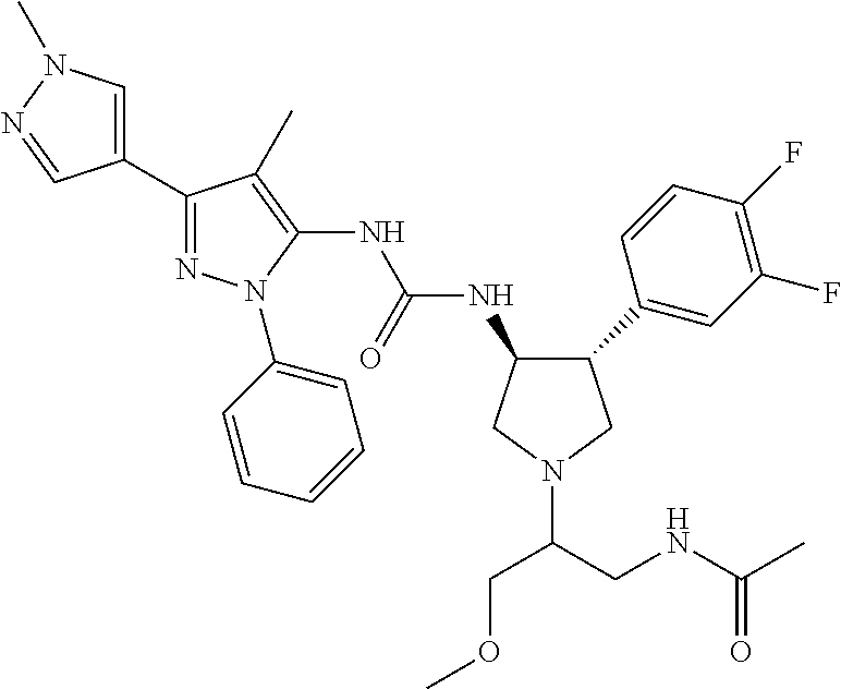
C1(C2=NN(C3=CC=CC=C3)C(NC(=O)NC3C(C4=CC(F)=C(F)C=C4)CN(C(COC)CNC(=O)C)C3)=C2C)=CN(C)N=C1
